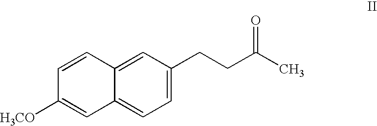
C1=CC2=CC(CCC(C)=O)=CC=C2C=C1[H3CO]
